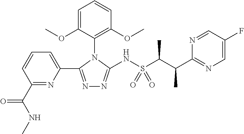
C1=CC=C(C2=NN=C(NS(C(C(C3=NC=C(F)C=N3)C)C)(=O)=O)N2C2=C(OC)C=CC=C2OC)N=C1C(NC)=O
